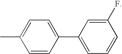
C1(C2=CC=C(C)C=C2)=CC=CC(F)=C1
